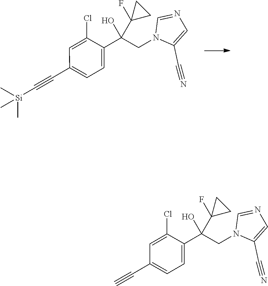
C1(C(CN2C(C#N)=CN=C2)(O)C2(F)CC2)=CC=C(C#C[Si](C)(C)C)C=C1Cl.C1(C(CN2C(C#N)=CN=C2)(O)C2(F)CC2)=CC=C(C#C)C=C1Cl
